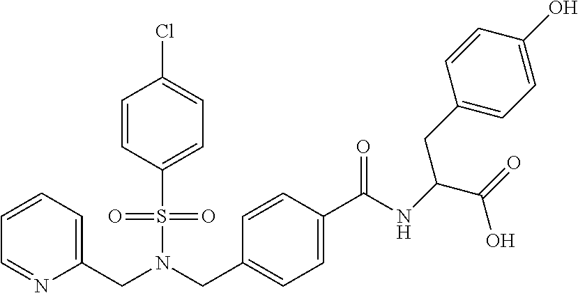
C1=CC=C(CN(S(=O)(=O)C2=CC=C(Cl)C=C2)CC2=CC=C(C(=O)NC(C(=O)O)CC3=CC=C(O)C=C3)C=C2)N=C1
